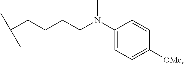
C1(N(CCCCC(C)C)C)=CC=C([OMe])C=C1
